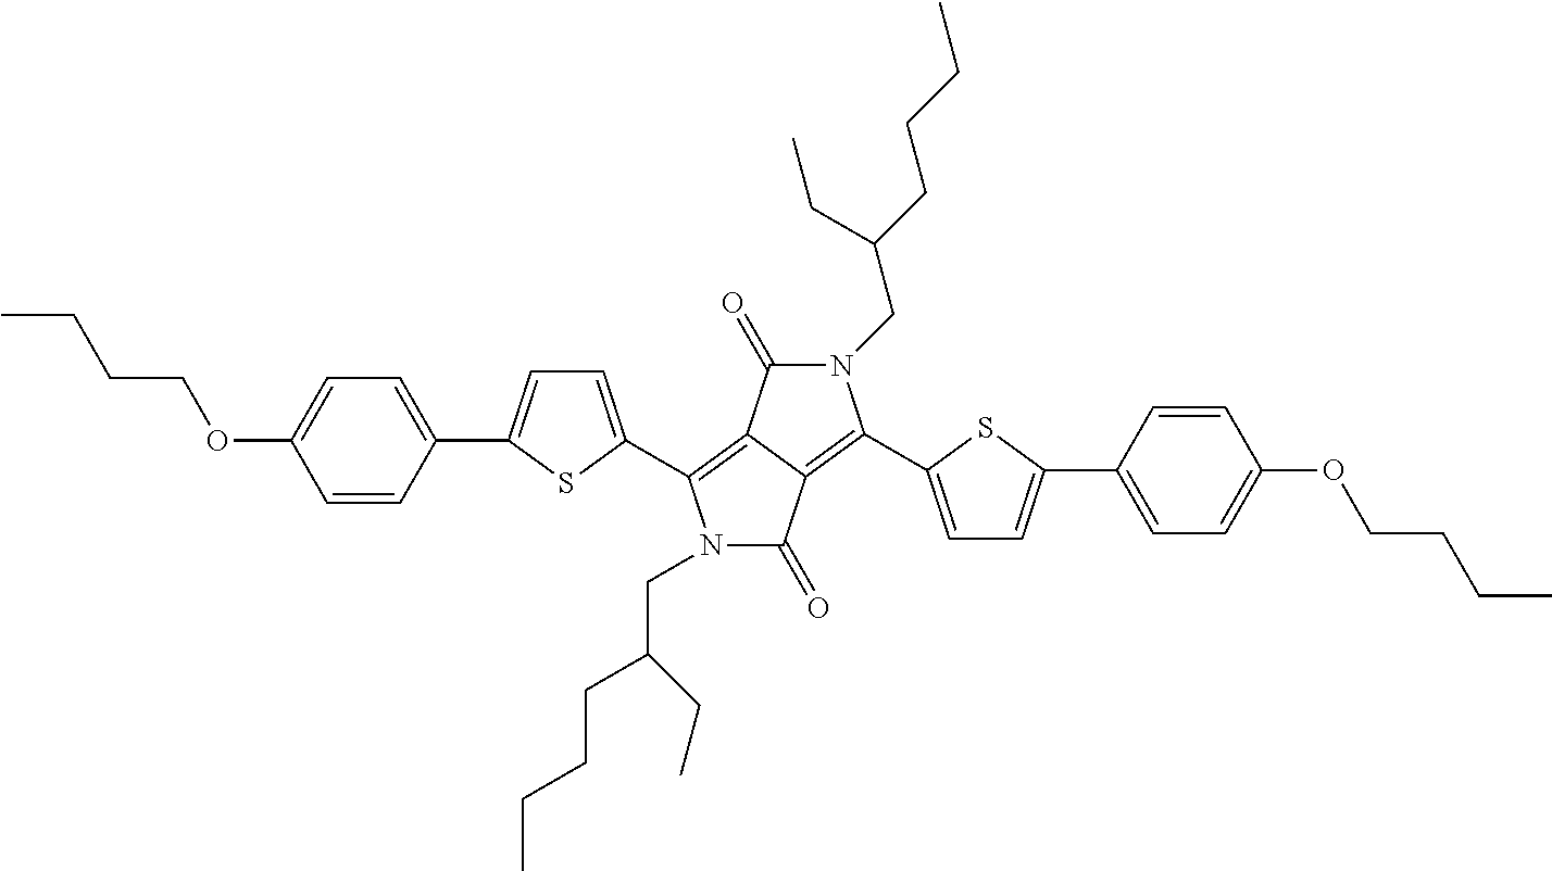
O(C1=CC=C(C2=CC=C(C3=C4C(=C(C5=CC=C(C6=CC=C(OCCCC)C=C6)S5)N(CC(CCCC)CC)C4=O)C(=O)N3CC(CCCC)CC)S2)C=C1)CCCC
